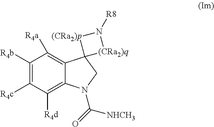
C12=C([R4a])C([R4b])=C([R4c])C([R4d])=C1N(C([NHCH3])=O)CC21[(CRa2)p]N([R8])[(CRa2)q]1
